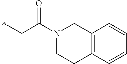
C(C(N1CC2=C(C=CC=C2)CC1)=O)C
